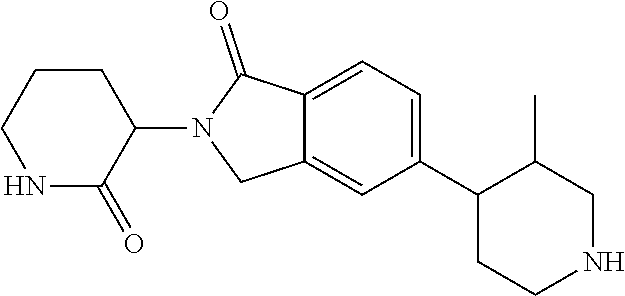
C1=C(C2C(C)CNCC2)C=C2C(=C1)C(=O)N(C1C(=O)NCCC1)C2
